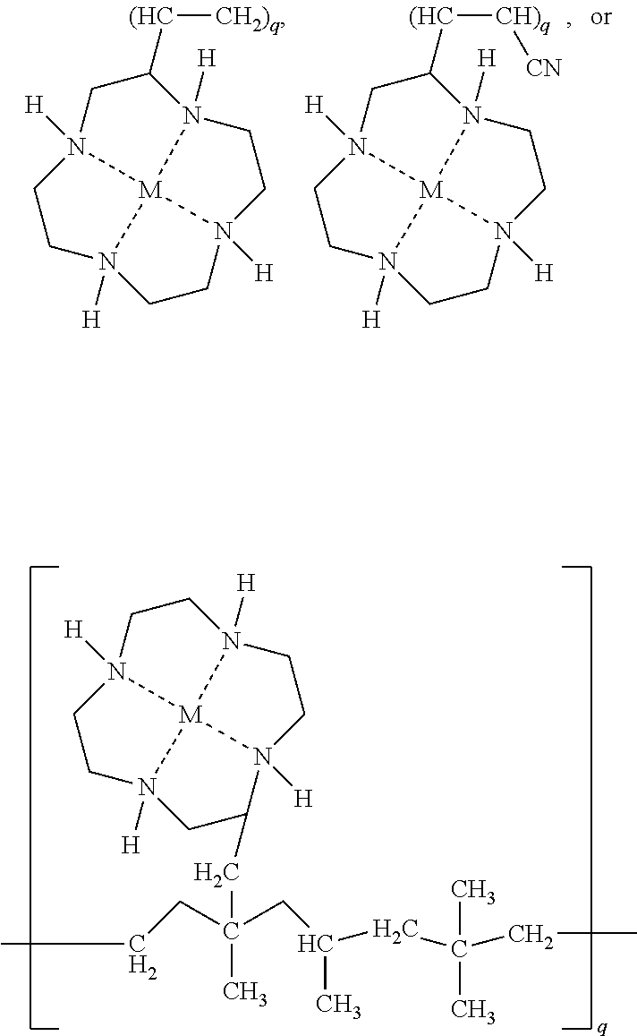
C1([(HC][CH)q][CN])CN2([H])CCN3([H])CCN4([H])CCN1([H])[M]432.C1([(HC][CH2)q])CN2([H])CCN3([H])CCN4([H])CCN1([H])[M]432.C1CN2([H])CCN3([H])CC(CC(C)(CC(C)CC(C)(C)CC)CCC)N4([H])CCN1([H])[M]432
